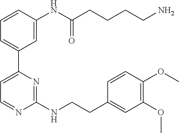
C1=CC(NC(CCCCN)=O)=CC(C2=CC=NC(NCCC3=CC(OC)=C(OC)C=C3)=N2)=C1
